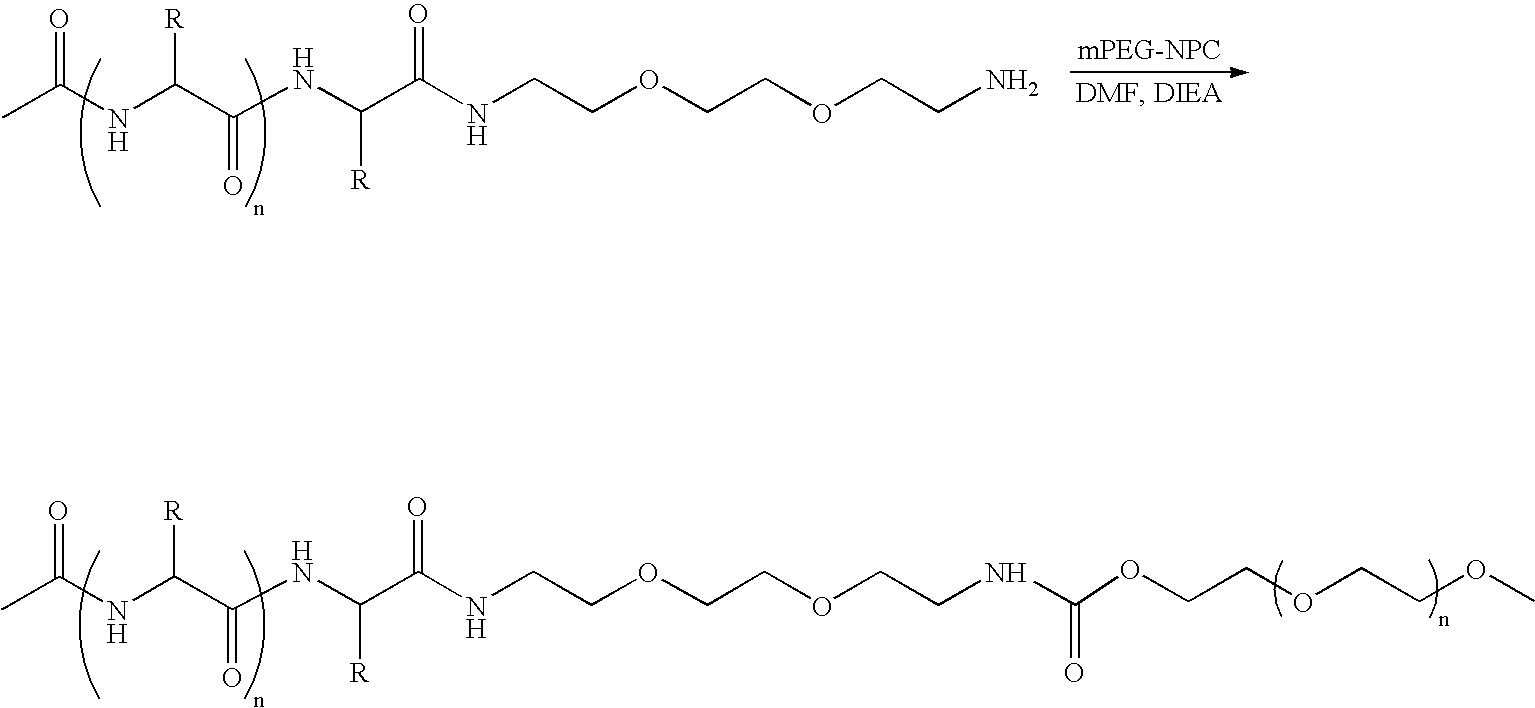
CC(NC(C(NC(C(NCCOCCOCCN)=O)[R])=O)[R])=O.CC(NC(C(NC(C(NCCOCCOCCNC(=O)OCCOCCOC)=O)[R])=O)[R])=O
